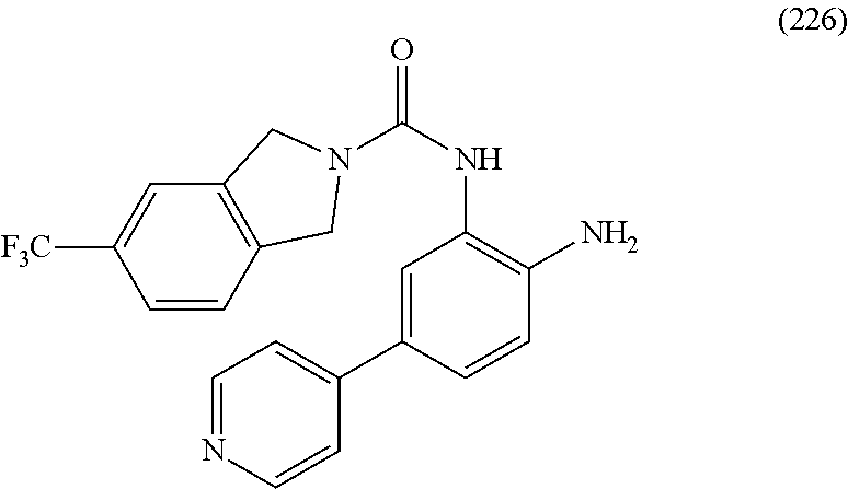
C1=CC2=C(C=C1[F3C])CN(C(NC1=C(N)C=CC(C3=CC=NC=C3)=C1)=O)C2
